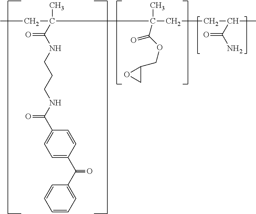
CCC(C)(C(NCCCNC(C1=CC=C(C(C2=CC=CC=C2)=O)C=C1)=O)=O)C(CCC(C)C(N)=O)(C)C(=O)OCC1OC1
